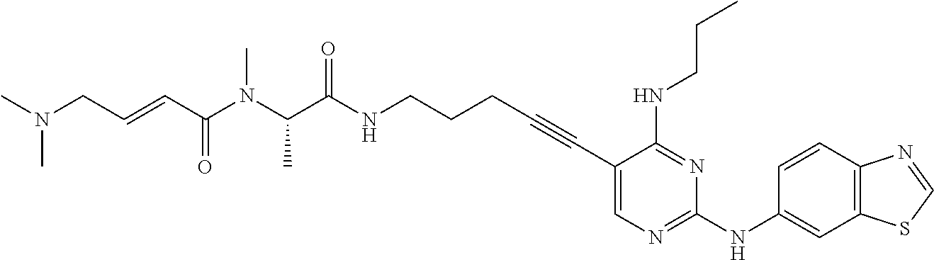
C1(C#CCCCNC(C(N(C(C=CCN(C)C)=O)C)C)=O)=CN=C(NC2=CC3=C(C=C2)N=CS3)N=C1NCCC
